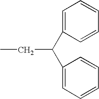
C(CC)(C1=CC=CC=C1)C1=CC=CC=C1
